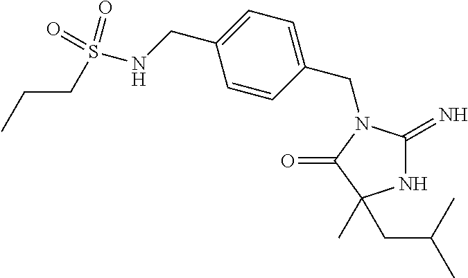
N1C(=N)N(CC2=CC=C(CNS(CCC)(=O)=O)C=C2)C(=O)C1(C)CC(C)C
